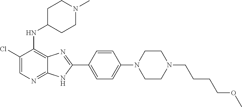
ClC1=CN=C2C(=C1NC1CCN(C)CC1)N=C(C1=CC=C(N3CCN(CCCCOC)CC3)C=C1)N2
